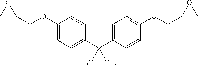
C1(OCCOC)=CC=C(C(C2=CC=C(OCCOC)C=C2)(C)C)C=C1
